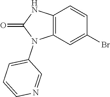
C12=C(C=C(Br)C=C1)N(C1=CC=CN=C1)C(=O)N2
